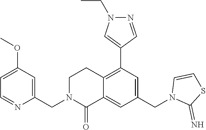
C1(OC)=CC=NC(CN2C(=O)C3=CC(CN4C(=N)SC=C4)=CC(C4=CN(CC)N=C4)=C3CC2)=C1
